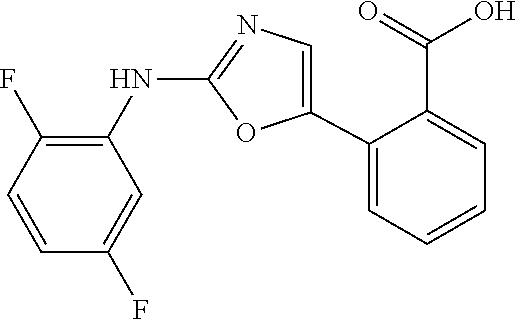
C1(NC2=C(F)C=CC(F)=C2)=NC=C(C2=CC=CC=C2C(=O)O)O1
